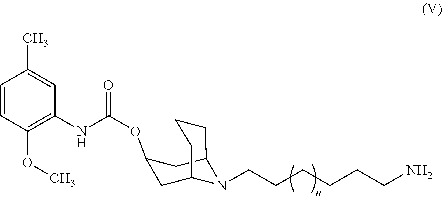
C(CCCCN)CN1C2CC(OC(NC3=C(OC)C=CC(C)=C3)=O)CC1CCC2
